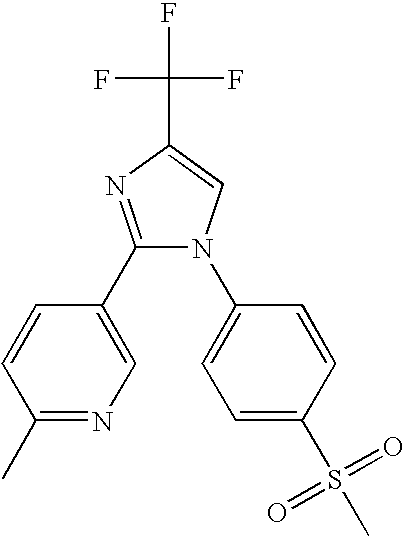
N1(C2=CC=C(S(C)(=O)=O)C=C2)C(C2=CN=C(C)C=C2)=NC(C(F)(F)F)=C1
